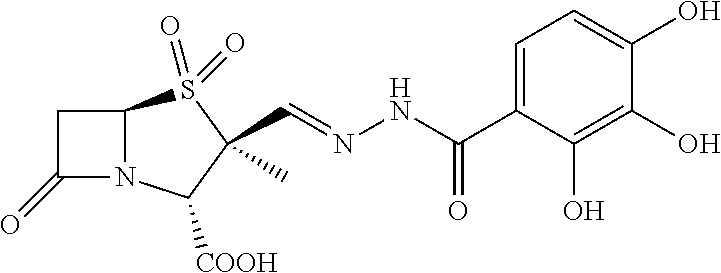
C1C(=O)N2C1S(=O)(=O)C(C)(C=NNC(=O)C1=CC=C(O)C(O)=C1O)C2[COOH]
